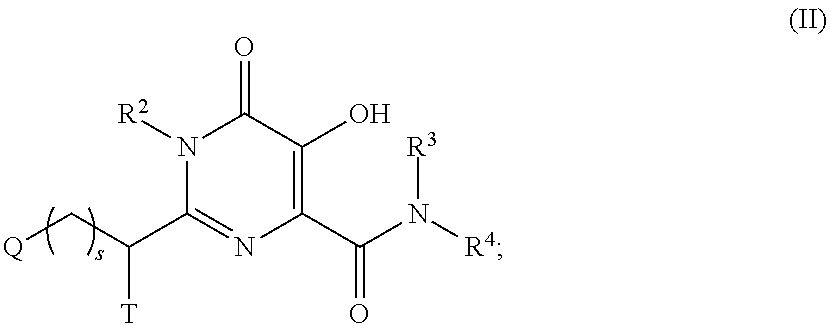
N1([R2])C(C(C[Q])[T])=NC(C(=O)N([R3])[R4])=C(O)C1=O
